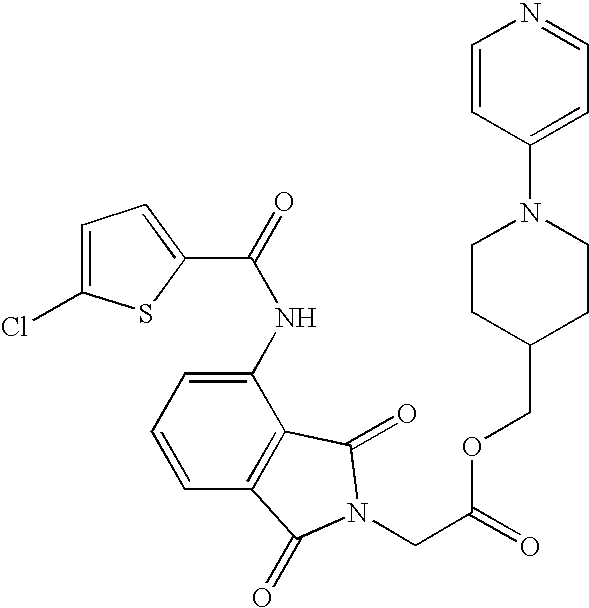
C1=C(Cl)SC(C(=O)NC2=CC=CC3=C2C(=O)N(CC(=O)OCC2CCN(C4=CC=NC=C4)CC2)C3=O)=C1
